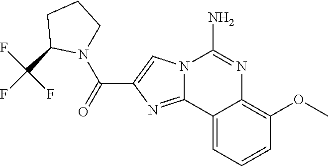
N12C(=NC(C(=O)N3CCCC3C(F)(F)F)=C1)C1=CC=CC(OC)=C1N=C2N
